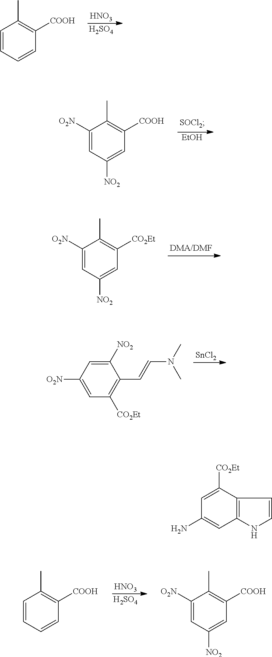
[HNO3].[H2SO4].C1=CC=CC([COOH])=C1C.C1([O2N])=CC([NO2])=CC([COOH])=C1C.[EtOH].C1([O2N])=CC([NO2])=CC([CO2Et])=C1C.[SnCl2].C1=C([O2N])C=C([NO2])C(C=CN(C)C)=C1[CO2Et].[HNO3].[H2SO4].C1([O2N])=CC([NO2])=CC([COOH])=C1C.C1=CC=CC([COOH])=C1C.C1=C([CO2Et])C2=C(C=C1N)NC=C2
